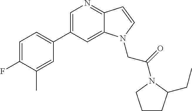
C1=C(C2=CC=C(F)C(C)=C2)C=C2C(=N1)C=CN2CC(=O)N1C(CC)CCC1
